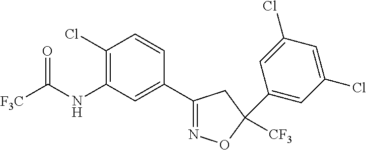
C1(Cl)=C(NC(=O)[F3C])C=C(C2=NOC(C3=CC(Cl)=CC(Cl)=C3)([CF3])C2)C=C1
